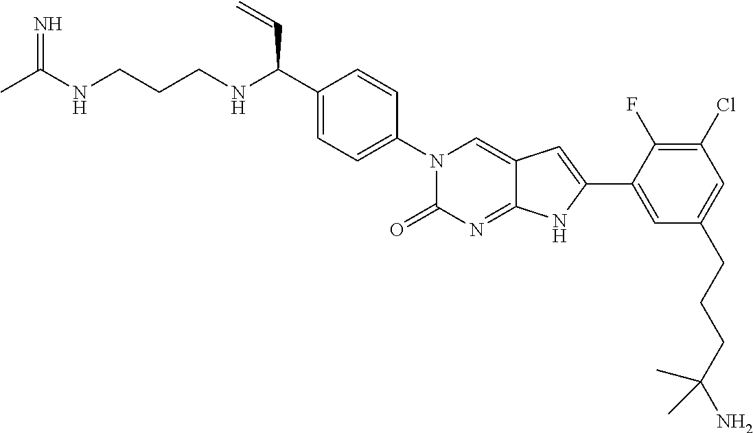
CC(NCCCNC(C1=CC=C(N2C(=O)N=C3C(=C2)C=C(C2=CC(CCCC(N)(C)C)=CC(Cl)=C2F)N3)C=C1)C=C)=N
